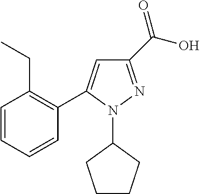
C1CCC(N2C(C3=C(CC)C=CC=C3)=CC(C(O)=O)=N2)C1
